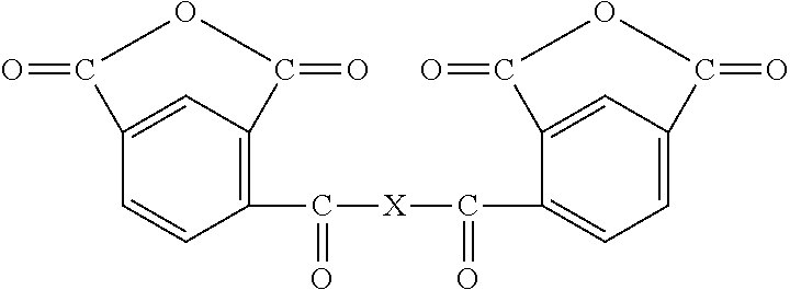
C1(C(=O)[X]C(=O)C2=CC=C3C=C2C(=O)OC3=O)=C2C=C(C=C1)C(=O)OC2=O
